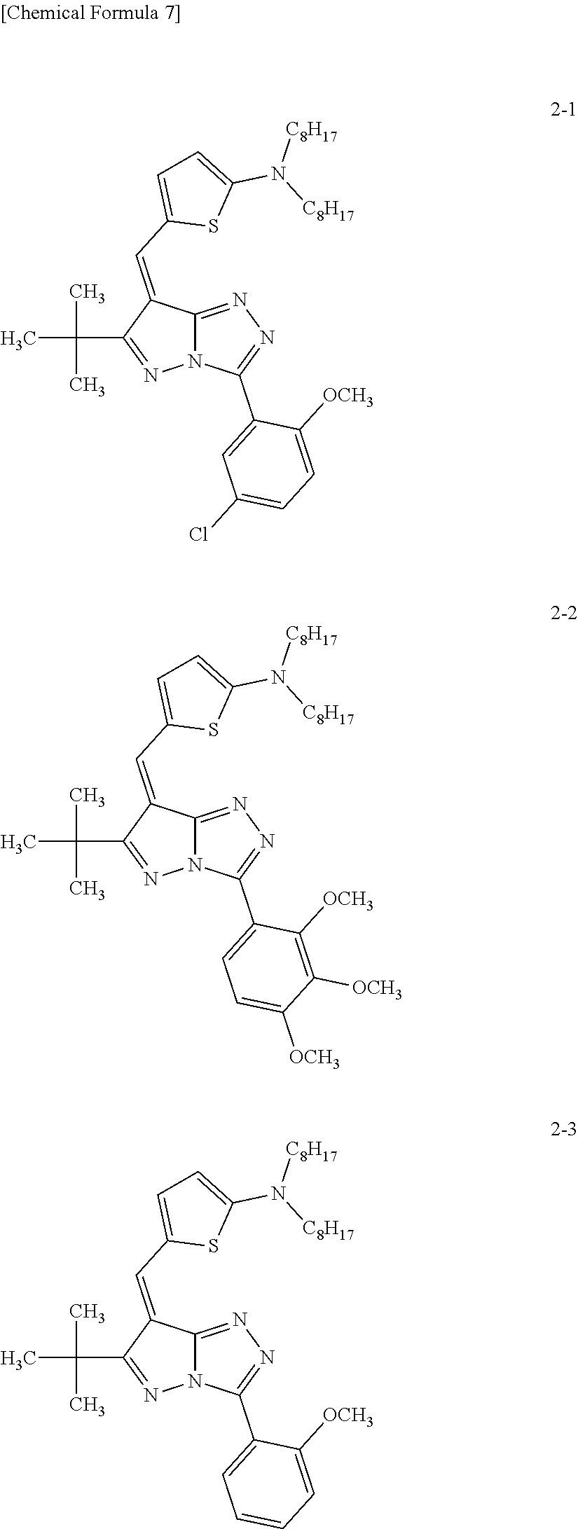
N12C(=NN=C1C1=CC(Cl)=CC=C1[OCH3])C(=CC1=CC=C(N([C8H17])[C8H17])S1)C(C(C)(C)C)=N2.N12C(=NN=C1C1=CC=C([OCH3])C([OCH3])=C1[OCH3])C(=CC1=CC=C(N([C8H17])[C8H17])S1)C(C(C)(C)C)=N2.N12C(=NN=C1C1=CC=CC=C1[OCH3])C(=CC1=CC=C(N([C8H17])[C8H17])S1)C(C(C)(C)C)=N2
